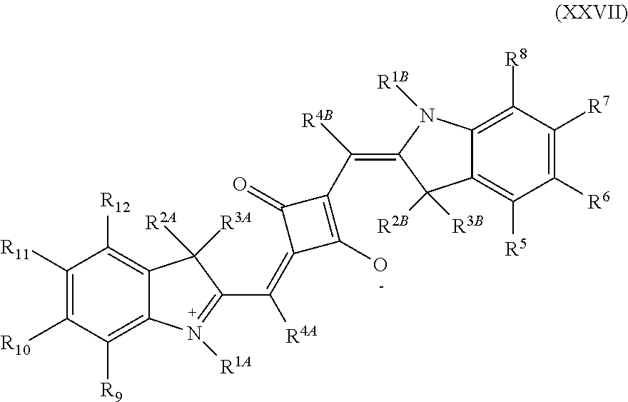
C1([R11])=C([R10])C([R9])=C2C(=C1[R12])C([R2A])([R3A])C(C([R4A])=C1C(O)=C(C(=C3C([R3B])([R2B])C4=C([R5])C([R6])=C([R7])C([R8])=C4N3[R1B])[R4B])C1=O)=N2[R1A]
